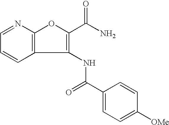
C12=C(N=CC=C1)OC(C(N)=O)=C2NC(=O)C1=CC=C([OMe])C=C1
